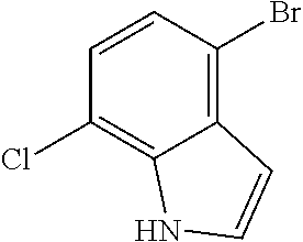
C12=C(Br)C=CC(Cl)=C1NC=C2
